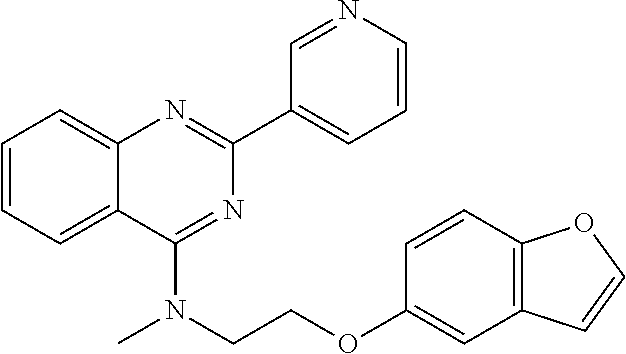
C1(C2=CC=CN=C2)=NC2=CC=CC=C2C(N(CCOC2=CC3=C(C=C2)OC=C3)C)=N1
